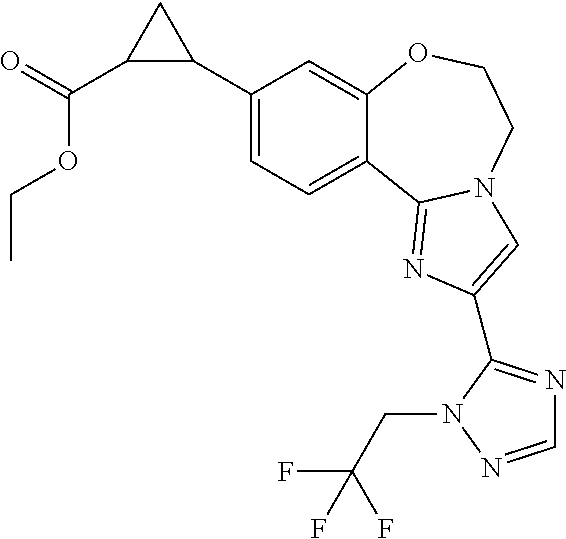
C1(C2CC2C(=O)OCC)=CC=C2C(=C1)OCCN1C2=NC(C2=NC=NN2CC(F)(F)F)=C1
